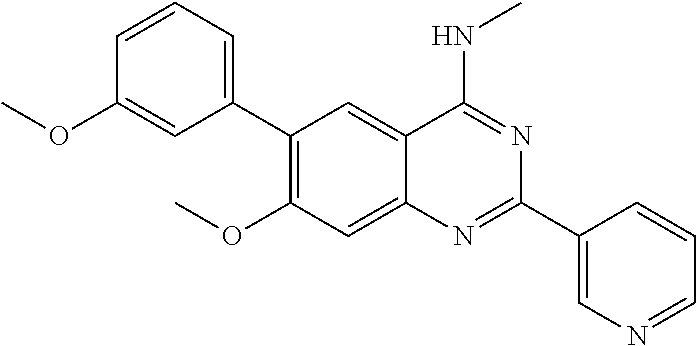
C1(C2=CC=CC(OC)=C2)=C(OC)C=C2C(=C1)C(NC)=NC(C1=CN=CC=C1)=N2
